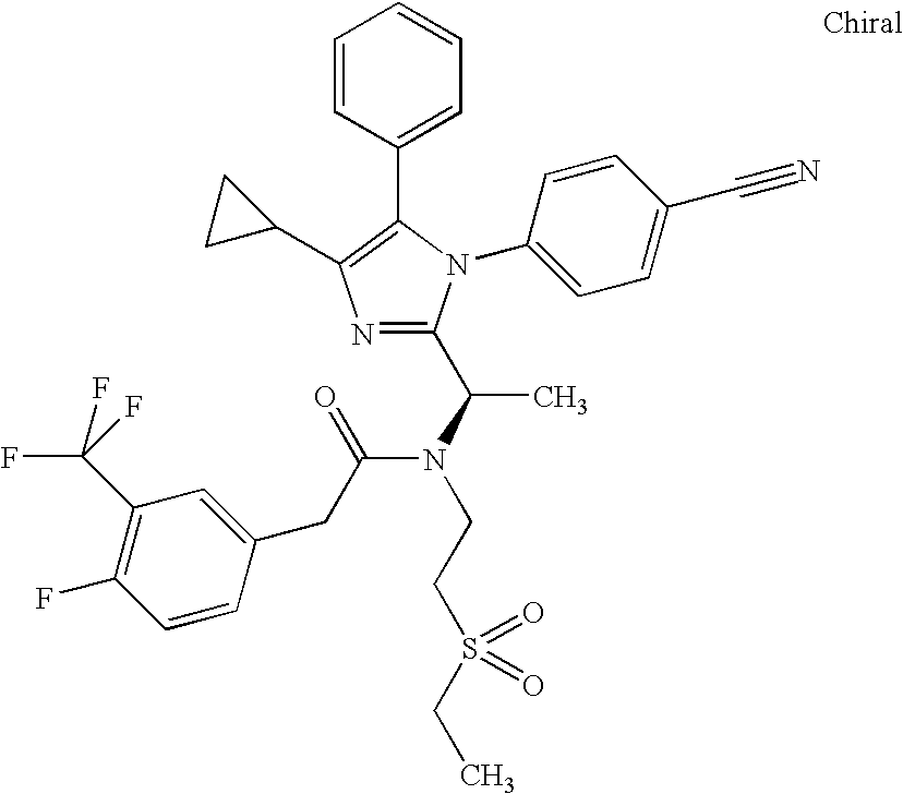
N1=C(C(N(C(CC2=CC(C(F)(F)F)=C(F)C=C2)=O)CCS(CC)(=O)=O)C)N(C2=CC=C(C#N)C=C2)C(C2=CC=CC=C2)=C1C1CC1
